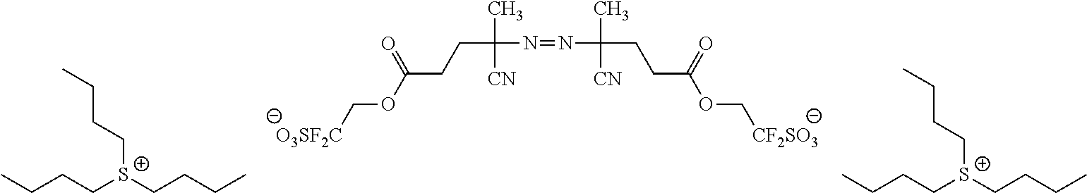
CCCC[S+](CCCC)CCCC.CCCC[S+](CCCC)CCCC.[O3SF2C]COC(CCC(N=NC(C)(CCC(OC[CF2SO3])=O)[CN])(C)[CN])=O
